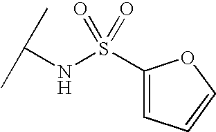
C(NS(C1=CC=CO1)(=O)=O)(C)C
